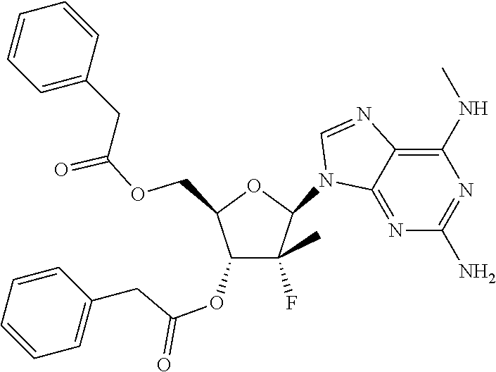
C1(N2C3=NC(N)=NC(NC)=C3N=C2)C(F)(C)C(OC(CC2=CC=CC=C2)=O)C(COC(CC2=CC=CC=C2)=O)O1
